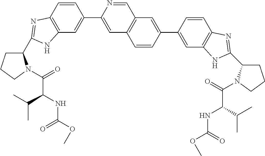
C1(C2=NC3=C(C=C(C4=CC5=C(C=N4)C=C(C4=CC6=C(C=C4)N=C(C4CCCN4C(C(NC(=O)OC)C(C)C)=O)N6)C=C5)C=C3)N2)CCCN1C(C(NC(=O)OC)C(C)C)=O
